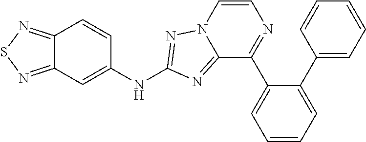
C12=NSN=C1C=C(NC1=NN3C(=N1)C(C1=CC=CC=C1C1=CC=CC=C1)=NC=C3)C=C2
